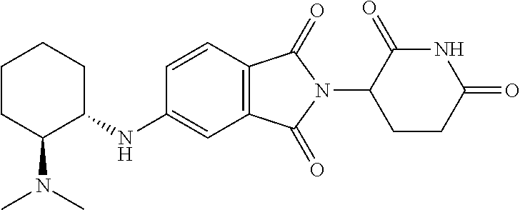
C1CC(N(C)C)C(NC2=CC3=C(C=C2)C(=O)N(C2CCC(=O)NC2=O)C3=O)CC1
